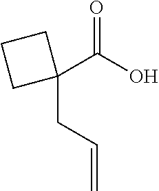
O=C(O)C1(CC=C)CCC1
